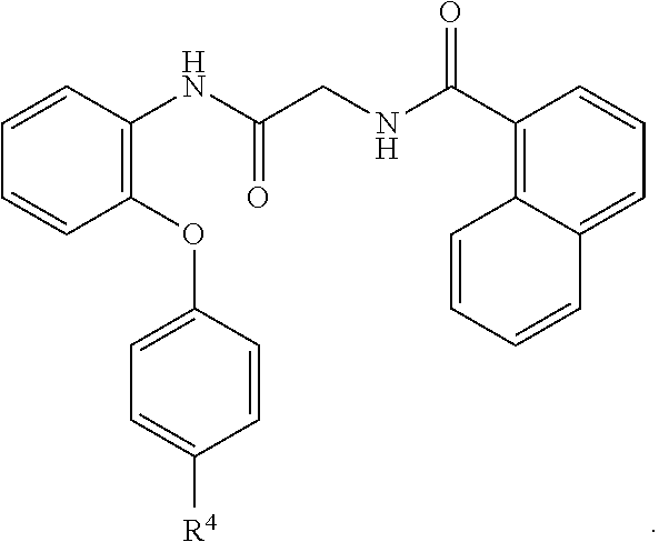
C1(OC2=CC=C([R4])C=C2)=C(NC(CNC(C2=C3C(=CC=C2)C=CC=C3)=O)=O)C=CC=C1
